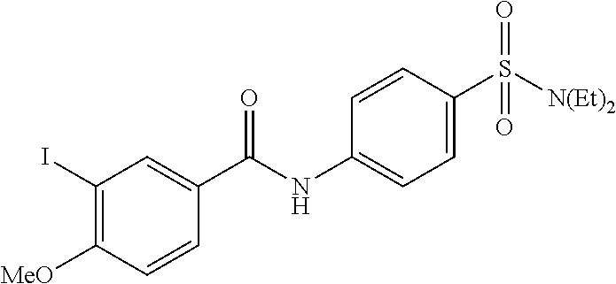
C1=CC(S([N(Et)2])(=O)=O)=CC=C1NC(=O)C1=CC(I)=C([MeO])C=C1
